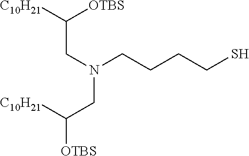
SCCCCN(CC([C10H21])[OTBS])CC([OTBS])[C10H21]
